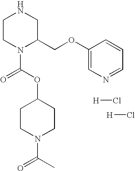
C1CN(C(=O)OC2CCN(C(=O)C)CC2)C(COC2=CN=CC=C2)CN1.[H]Cl.[H]Cl
